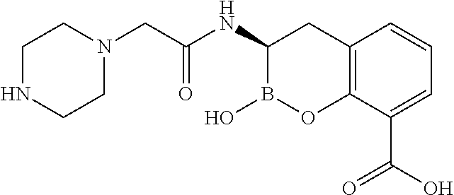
C1NCCN(CC(=O)NC2B(O)OC3=C(C2)C=CC=C3C(O)=O)C1
